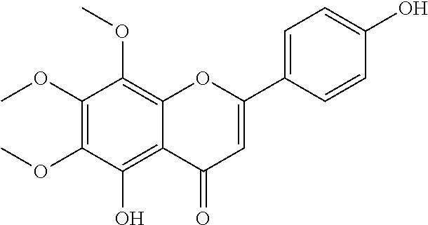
C1=C(C2=CC=C(O)C=C2)OC2=C(OC)C(OC)=C(OC)C(O)=C2C1=O
